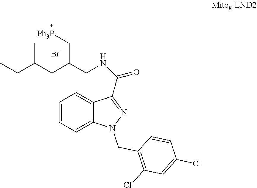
N1(CC2=C(Cl)C=C(Cl)C=C2)N=C(C(NCC(CC(CC)C)C[Ph3P])=O)C2=CC=CC=C12.[Br-]
